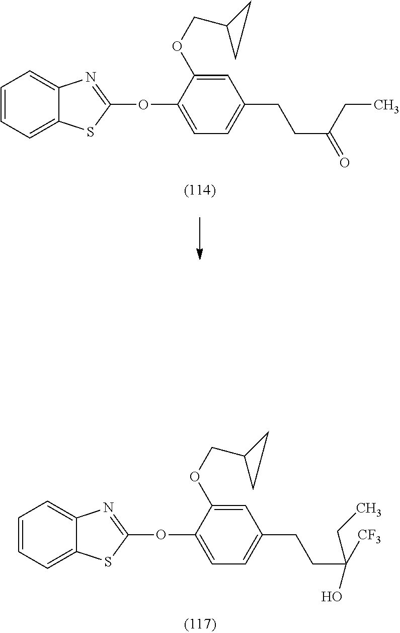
C1=CC=C2C(=C1)N=C(OC1=CC=C(CCC([CF3])(O)CC)C=C1OCC1CC1)S2.C1=CC=C2C(=C1)N=C(OC1=CC=C(CCC(CC)=O)C=C1OCC1CC1)S2
